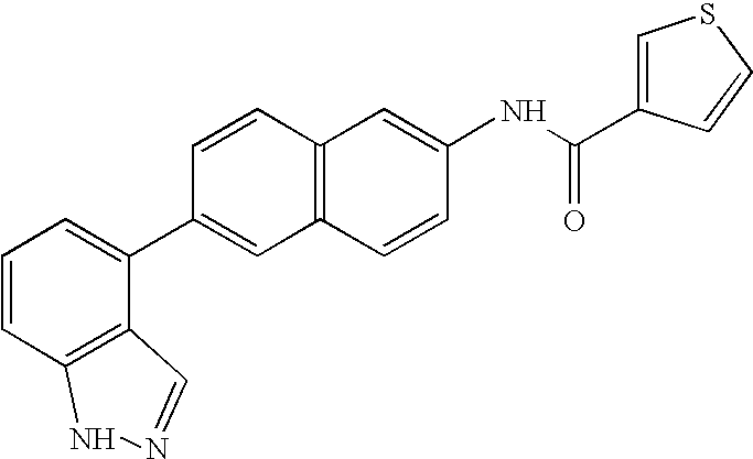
C1=CC2=C(C=C1C1=CC=CC3=C1C=NN3)C=CC(NC(=O)C1=CSC=C1)=C2
